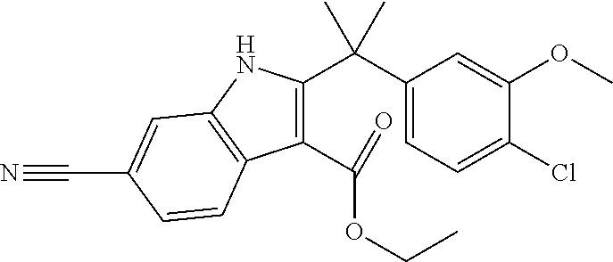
C1(C(C)(C)C2=C(C(OCC)=O)C3=C(N2)C=C(C#N)C=C3)=CC=C(Cl)C(OC)=C1
